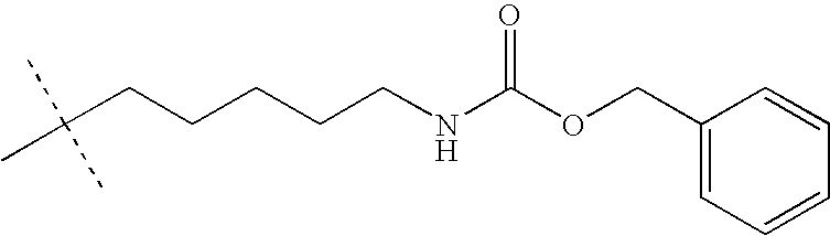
C(CCCCCNC(=O)OCC1=CC=CC=C1)(C)(C)C
